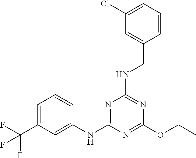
C1=C(C(F)(F)F)C=C(NC2=NC(NCC3=CC(Cl)=CC=C3)=NC(OCC)=N2)C=C1
